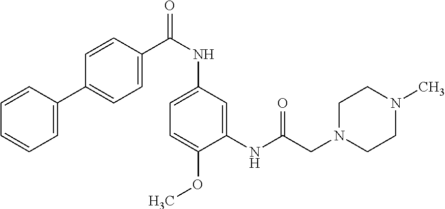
C1=CC(C2=CC=C(C(NC3=CC=C(OC)C(NC(CN4CCN(C)CC4)=O)=C3)=O)C=C2)=CC=C1
